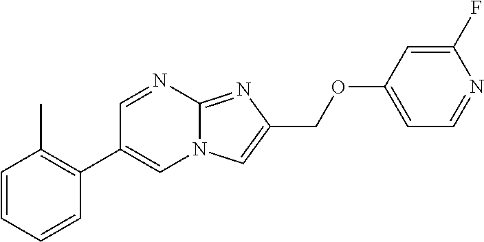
C1=CC=CC(C2=CN3C(=NC(COC4=CC=NC(F)=C4)=C3)N=C2)=C1C
